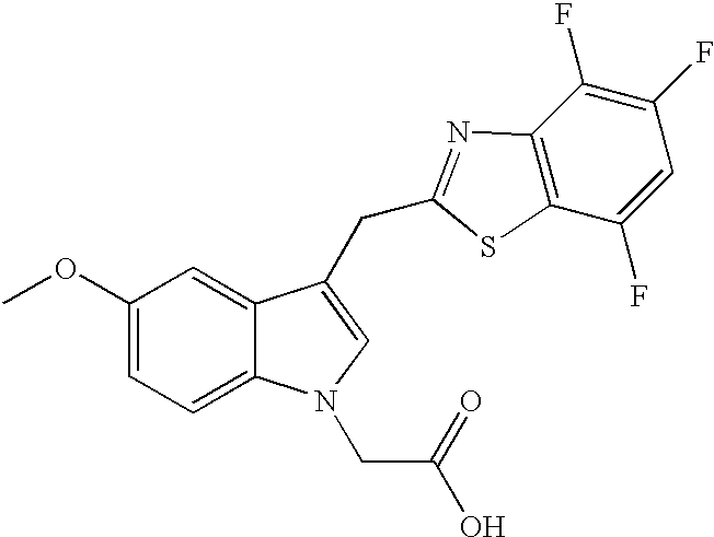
C1(OC)=CC=C2C(=C1)C(CC1=NC3=C(C(F)=CC(F)=C3F)S1)=CN2CC(=O)O
